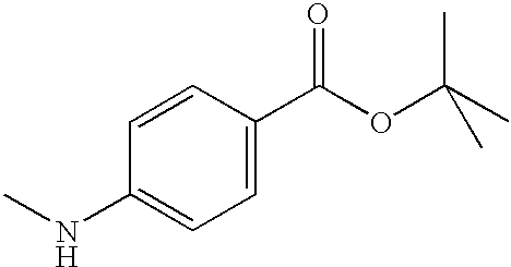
C1=CC(NC)=CC=C1C(OC(C)(C)C)=O
